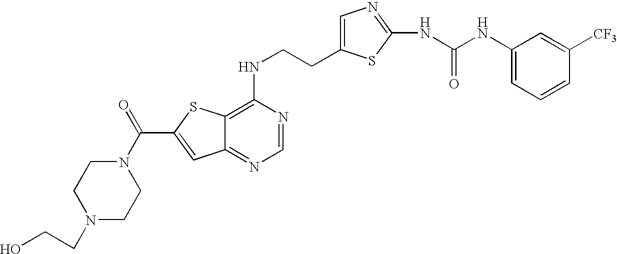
C12=NC=NC(NCCC3=CN=C(NC(NC4=CC=CC([CF3])=C4)=O)S3)=C1SC(C(N1CCN(CCO)CC1)=O)=C2
